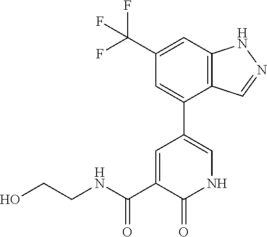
C12=C(C=C(C(F)(F)F)C=C1C1=CNC(=O)C(C(NCCO)=O)=C1)NN=C2
